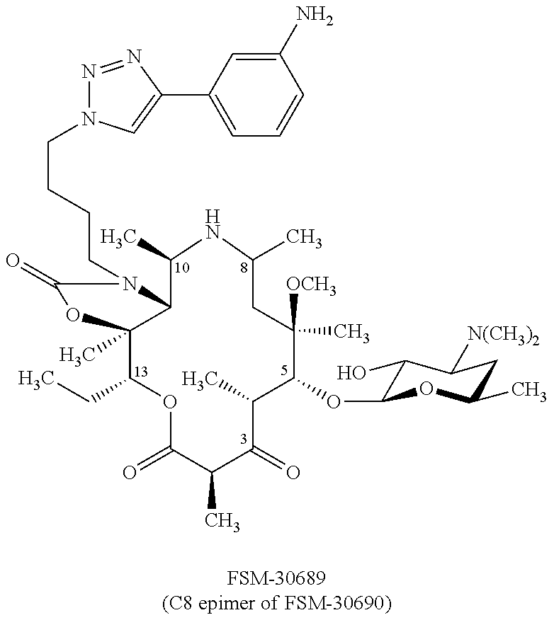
C1(CC)C2(C)C(N(CCCCN3N=NC(C4=CC=CC(N)=C4)=C3)C(=O)O2)C(C)NC(C)CC([OCH3])(C)C(OC2C(O)C([N(CH3)2])CC(C)O2)C(C)C(=O)C(C)C(=O)O1.[FSM-30689(C8 epimer of FSM-30690)]
